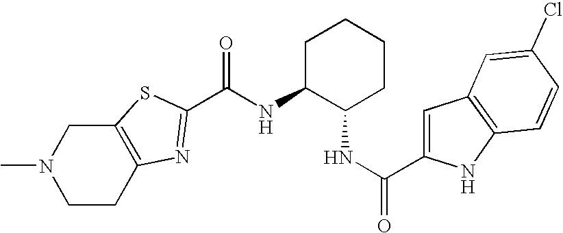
C1CC2=C(CN1C)SC(C(NC1C(NC(=O)C3=CC4=C(N3)C=CC(Cl)=C4)CCCC1)=O)=N2
